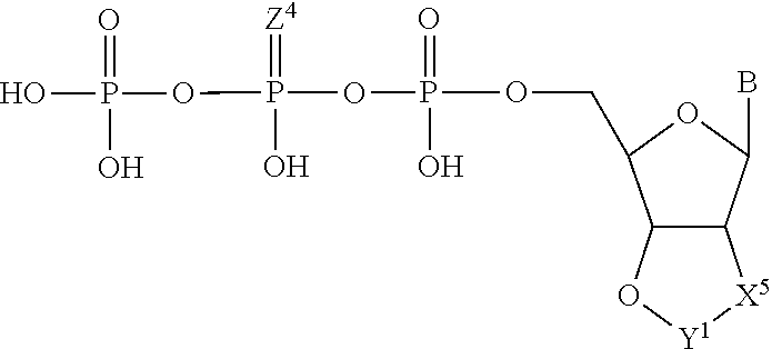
O=P(O)(OP(=[Z4])(O)OP(=O)(O)O)OCC1OC(B)C2C1O[Y1][X5]2
